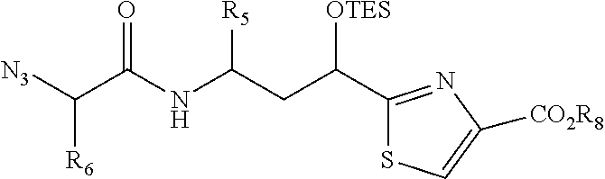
[N3]C(C(NC(CC(C1=NC([CO2R8])=CS1)[OTES])[R5])=O)[R6]
